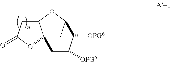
C123CC(Oc1cC(=O)O2)C([OPG6])C([OPG5])C3
